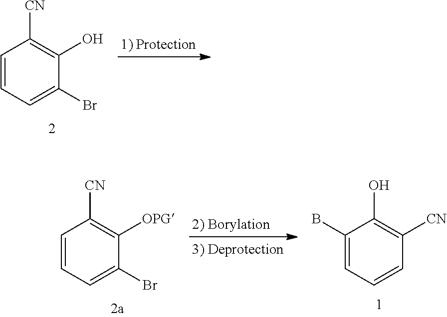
C1=CC=C(Br)C(O)=C1[CN].C1=CC=C(Br)C([OPG])=C1[CN].C1(B)=CC=CC([CN])=C1O
